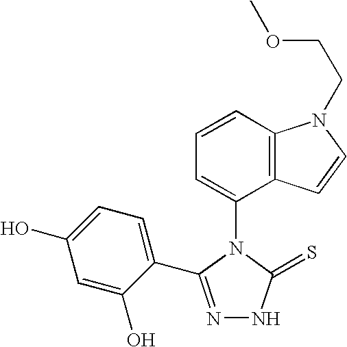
N1=C(C2=CC=C(O)C=C2O)N(C2=CC=CC3=C2C=CN3CCOC)C(=S)N1
